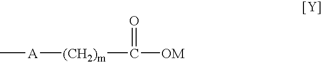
[A]([(CH2)m]C([OM])=O)C
